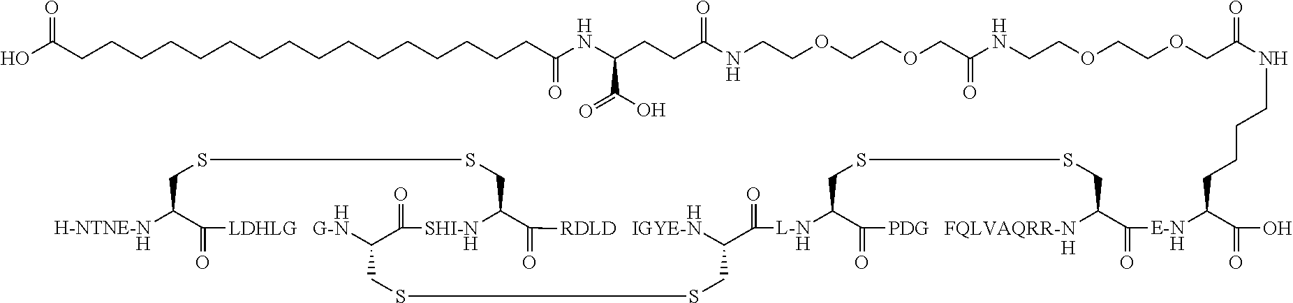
[H-NTNE-NH]C1C(=O)[HLDHLG   G-N]C2C(=O)[SHI-NH]C(CSSC1)C(=O)[HRDLD   IGYE-N]C(C(=O)[L-NH]C1C(=O)[PDG   FQLVAQRR-NH]C(C(=O)[E-NH]C(C(=O)O)CCCCNC(COCCOCCNC(COCCOCCNC(CCC(NC(CCCCCCCCCCCCCCCCC(O)=O)=O)C(=O)O)=O)=O)=O)CSSC1)CSSC2
